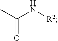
CC(N[R2])=O
